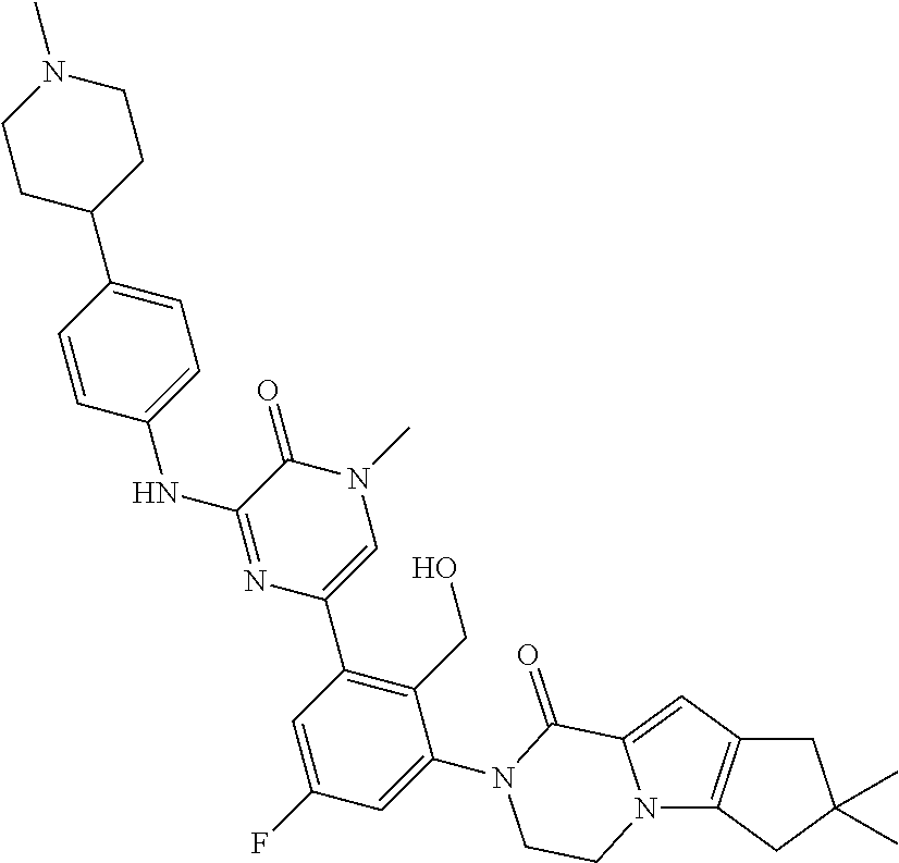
C12=C(N3C(=C1)C(=O)N(C1=CC(F)=CC(C4=CN(C)C(=O)C(NC5=CC=C(C6CCN(C)CC6)C=C5)=N4)=C1CO)CC3)CC(C)(C)C2
